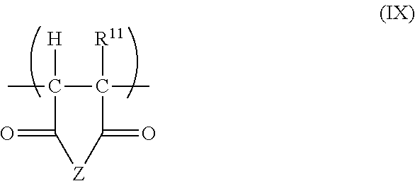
[H]C1(C)C(=O)[Z]C(=O)C1(C)[R11]
